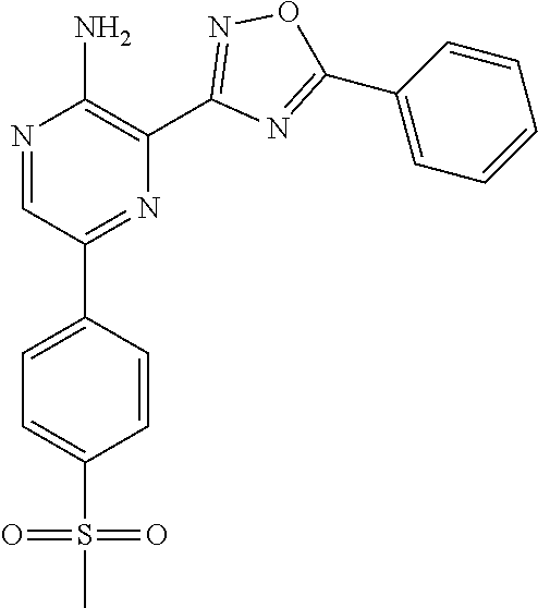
N1=CC(C2=CC=C(S(C)(=O)=O)C=C2)=NC(C2=NOC(C3=CC=CC=C3)=N2)=C1N
